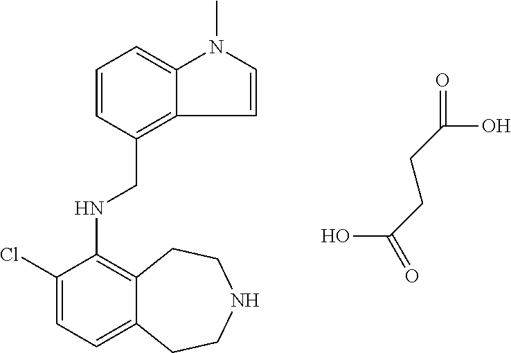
ClC1=CC=C2C(=C1NCC1=C3C(=CC=C1)N(C)C=C3)CCNCC2.O=C(O)CCC(O)=O
